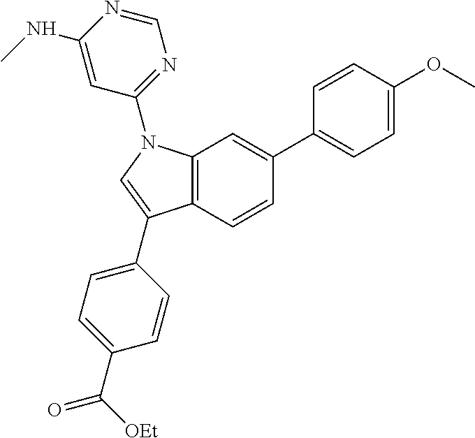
C12=C(N(C3=NC=NC(NC)=C3)C=C1C1=CC=C(C([OEt])=O)C=C1)C=C(C1=CC=C(OC)C=C1)C=C2
